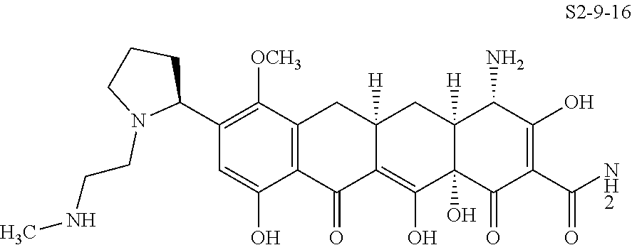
C1(C2CCCN2CCNC)=C([OCH3])C2=C(C(O)=C1)C(=O)C1=C(O)C3(O)C([H])(CC1([H])C2)C(N)C(O)=C(C(N)=O)C3=O
